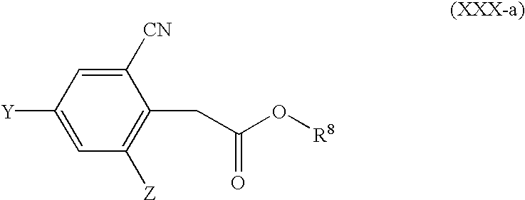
C1([Y])=CC([Z])=C(CC(O[R8])=O)C([CN])=C1
